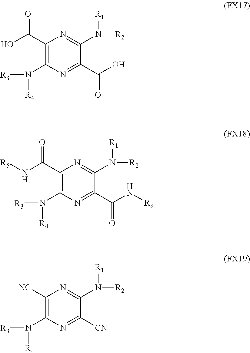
C1(C(O)=O)=C(N([R3])[R4])N=C(C(O)=O)C(N([R2])[R1])=N1.C1(C(N[R5])=O)=C(N([R3])[R4])N=C(C(N[R6])=O)C(N([R2])[R1])=N1.C1([NC])=C(N([R3])[R4])N=C([CN])C(N([R2])[R1])=N1
